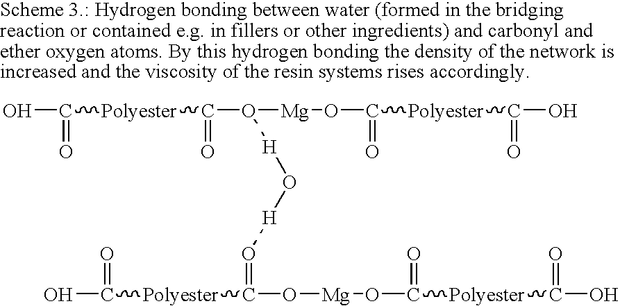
OC(=O)[Polyester]C(=O)O([Mg]OC(=O)[Polyester]C(=O)O)[H]O[H]O=C([Polyester]C(O)=O)O[Mg]OC(=O)[Polyester]C(=O)O
